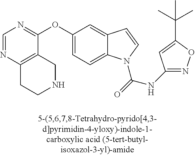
C1=NC2=C(C(OC3=CC=C4C(=C3)C=CN4C(=O)NC3=NOC(C(C)(C)C)=C3)=N1)CNCC2
